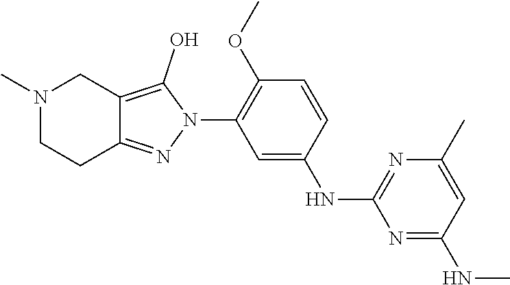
C12=NN(C3=C(OC)C=CC(NC4=NC(C)=CC(NC)=N4)=C3)C(O)=C1CN(C)CC2
